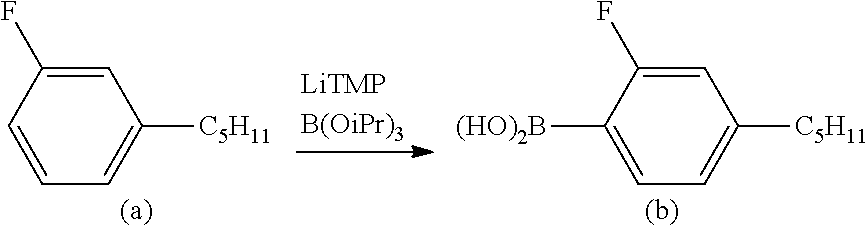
C1=C([(HO)2B])C(F)=CC([C5H11])=C1.C1=CC(F)=CC([C5H11])=C1
